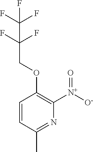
C1=CC(C)=NC([N+]([O-])=O)=C1OCC(F)(F)C(F)(F)F
